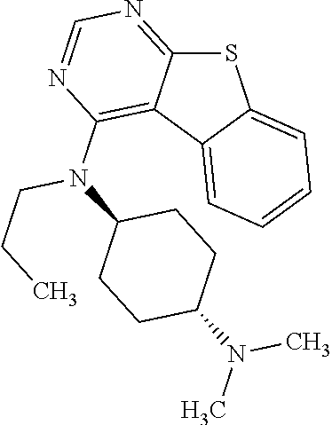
C12=C(N(CCC)C3CCC(N(C)C)CC3)N=CN=C1SC1=CC=CC=C21
